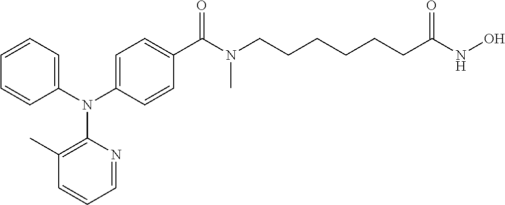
C1(N(C2=CC=CC=C2)C2=C(C)C=CC=N2)=CC=C(C(N(CCCCCCC(NO)=O)C)=O)C=C1
